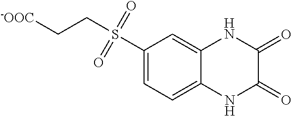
C1(S(CC[-OOC])(=O)=O)=CC=C2C(=C1)NC(=O)C(=O)N2
